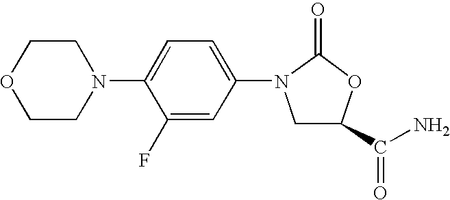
C1COCCN1C1=CC=C(N2CC(C(N)=O)OC2=O)C=C1F
